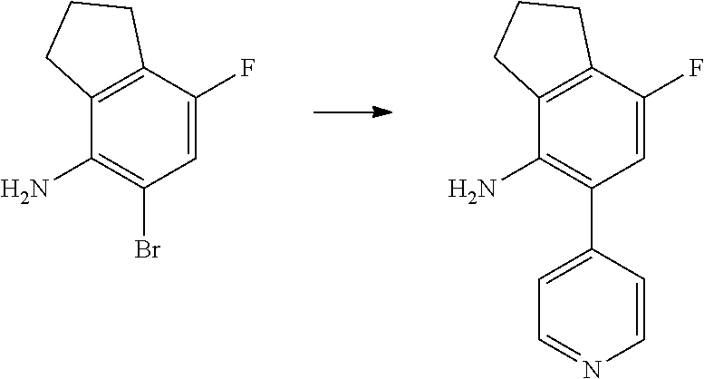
C1(F)=CC(C2=CC=NC=C2)=C(N)C2=C1CCC2.C1(F)=CC(Br)=C(N)C2=C1CCC2
